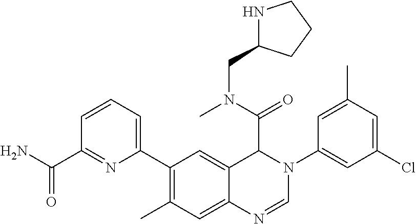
C1(C2=C(C)C=C3C(=C2)C(C(=O)N(CC2NCCC2)C)N(C2=CC(Cl)=CC(C)=C2)C=N3)=CC=CC(C(N)=O)=N1
